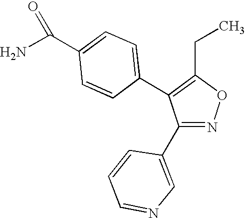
N1=C(C2=CN=CC=C2)C(C2=CC=C(C(N)=O)C=C2)=C(CC)O1
